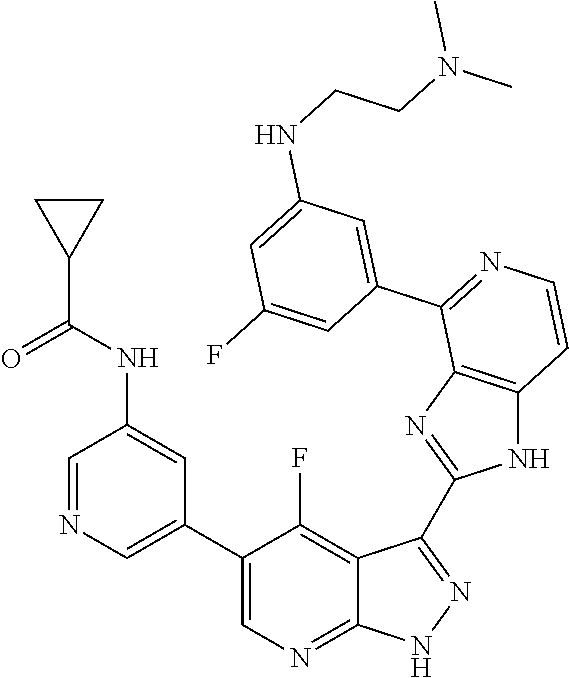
C1=NC=C(C2=CN=C3C(=C2F)C(C2=NC4=C(N2)C=CN=C4C2=CC(NCCN(C)C)=CC(F)=C2)=N[N H]3)C=C1NC(C1CC1)=O
